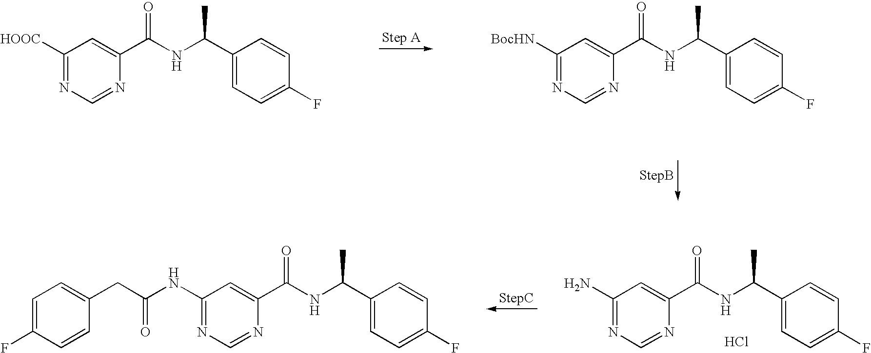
C1([HOOC])=NC=NC(C(NC(C2=CC=C(F)C=C2)C)=O)=C1.C1([BocHN])=NC=NC(C(NC(C2=CC=C(F)C=C2)C)=O)=C1.C1(NC(CC2=CC=C(F)C=C2)=O)=NC=NC(C(NC(C2=CC=C(F)C=C2)C)=O)=C1.C1(N)=NC=NC(C(NC(C2=CC=C(F)C=C2)C)=O)=C1.Cl
